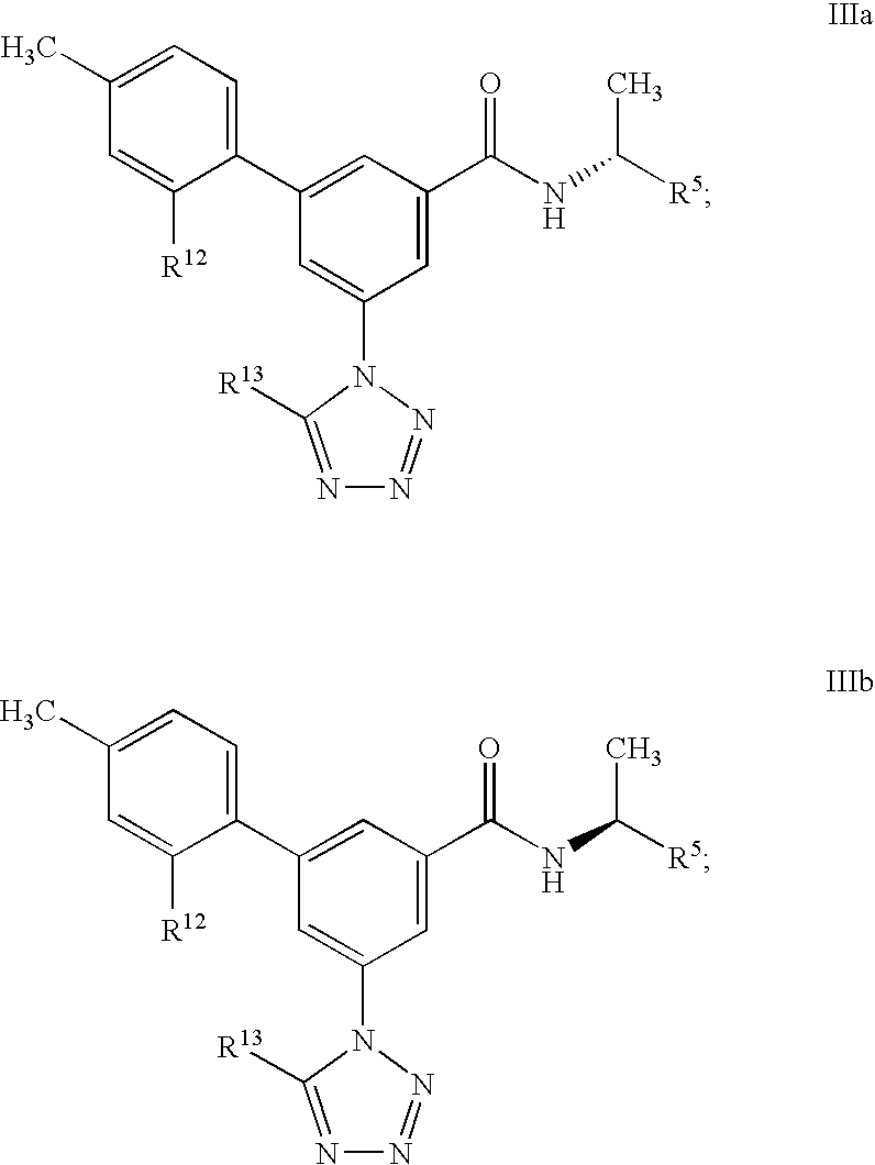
C1=C(C)C=C([R12])C(C2=CC(C(NC([R5])C)=O)=CC(N3N=NN=C3[R13])=C2)=C1.C1=C(C)C=C([R12])C(C2=CC(C(NC([R5])C)=O)=CC(N3N=NN=C3[R13])=C2)=C1
